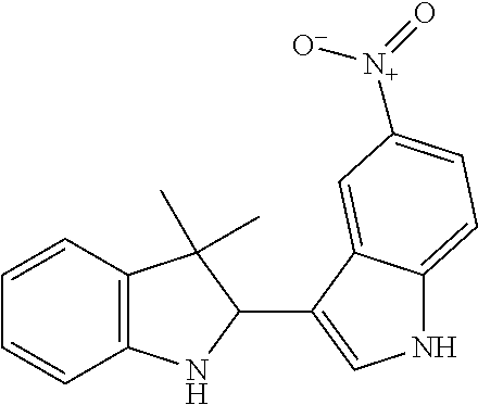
C1=CC2=C(C=C1)NC(C1=CNC3=CC=C([N+](=O)[O-])C=C13)C2(C)C
